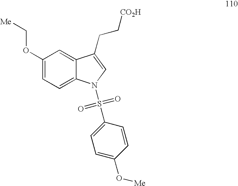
C1(OC[Me])=CC=C2C(=C1)C(CC[CO2H])=CN2S(C1=CC=C(O[Me])C=C1)(=O)=O
